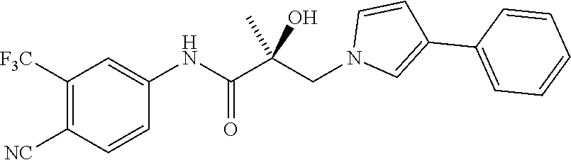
C1([F3C])=C([NC])C=CC(NC(C(CN2C=C(C3=CC=CC=C3)C=C2)(C)O)=O)=C1
